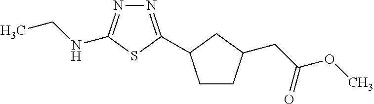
N1=C(C2CCC(CC(OC)=O)C2)SC(NCC)=N1
